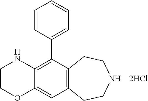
C1COC2=CC3=C(C(C4=CC=CC=C4)=C2N1)CCNCC3
